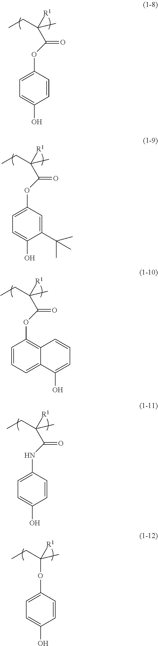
C(CC)(C)([R1])C(=O)OC1=CC=C(O)C=C1.C(C(CC)(C)[R1])(=O)OC1=CC=C(O)C(C(C)(C)C)=C1.C(C(CC)(C)[R1])(=O)OC1=C2C(=CC=C1)C(O)=CC=C2.C(C(CC)(C)[R1])(=O)NC1=CC=C(O)C=C1.O(C(CC)(C)[R1])C1=CC=C(O)C=C1
